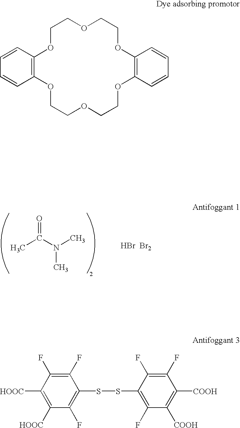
C1OC2=C(OCCOCCOC3=C(OCCOC1)C=CC=C3)C=CC=C2.CC(N(C)C)=O.[HBr  Br2].C1(F)=C(F)C([HOOC])=C([HOOC])C(F)=C1SSC1=C(F)C([COOH])=C([COOH])C(F)=C1F
